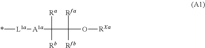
*[L1a][A1a]C([Ra])([Rb])C([Rfa])([Rfb])O[RXa]
